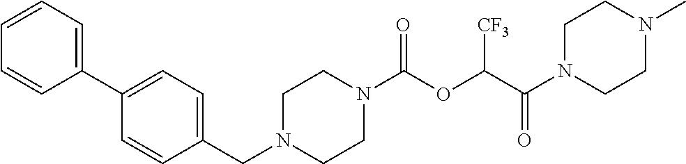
C1(C2=CC=CC=C2)=CC=C(CN2CCN(C(OC(C(=O)N3CCN(C)CC3)[CF3])=O)CC2)C=C1
